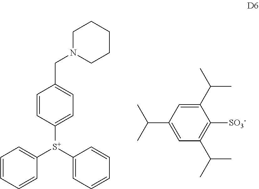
C1=CC=CC([S+](C2=CC=CC=C2)C2=CC=C(CN3CCCCC3)C=C2)=C1.C1(C(C)C)=CC(C(C)C)=CC(C(C)C)=C1[SO3-]
